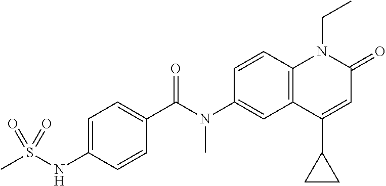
N(C1=CC2=C(C=C1)N(CC)C(=O)C=C2C1CC1)(C(C1=CC=C(NS(C)(=O)=O)C=C1)=O)C
